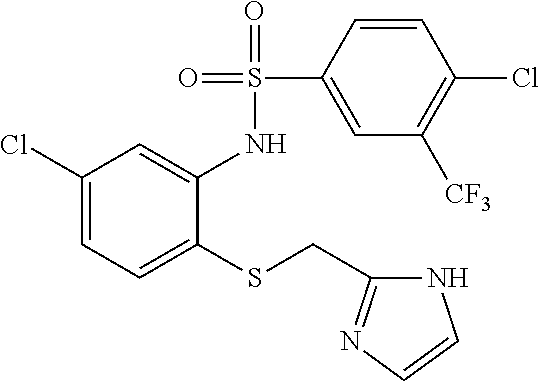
C1(Cl)=CC=C(SCC2=NC=CN2)C(NS(=O)(=O)C2=CC([CF3])=C(Cl)C=C2)=C1
